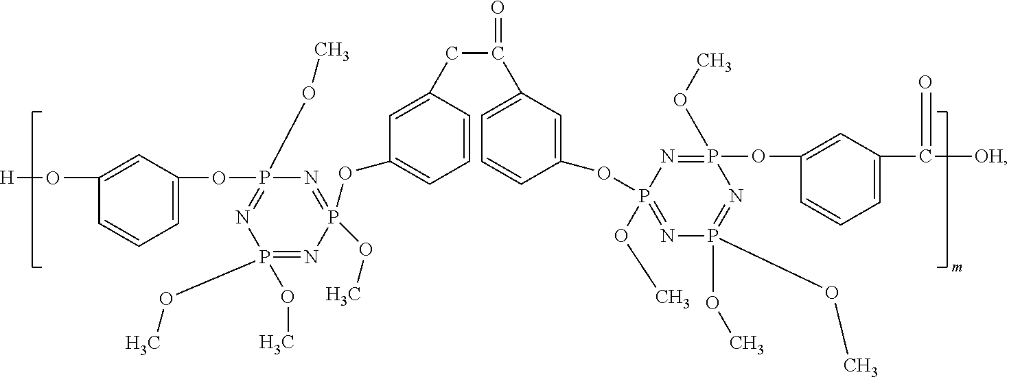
P1(OC)(OC)=NP(OC)(OC2=CC=CC(CC(C3=CC=CC(OP4(OC)=NP(OC)(OC)=NP(OC5=CC(C([OH])=O)=CC=C5)(OC)=N4)=C3)=O)=C2)=NP(OC2=CC=CC(O[H])=C2)(OC)=N1
